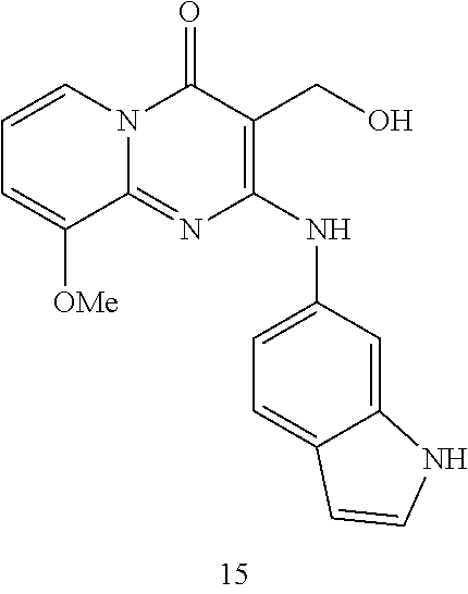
C1=CC=C([OMe])C2=NC(NC3=CC=C4C(=C3)NC=C4)=C(CO)C(=O)N12
